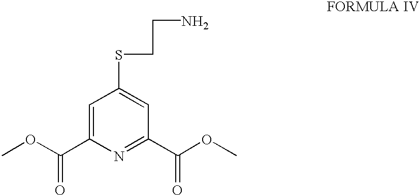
C1=C(C(OC)=O)N=C(C(OC)=O)C=C1SCCN
